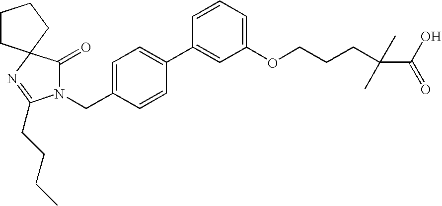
N1(CC2=CC=C(C3=CC(OCCCC(C(=O)O)(C)C)=CC=C3)C=C2)C(=O)C2(N=C1CCCC)CCCC2
